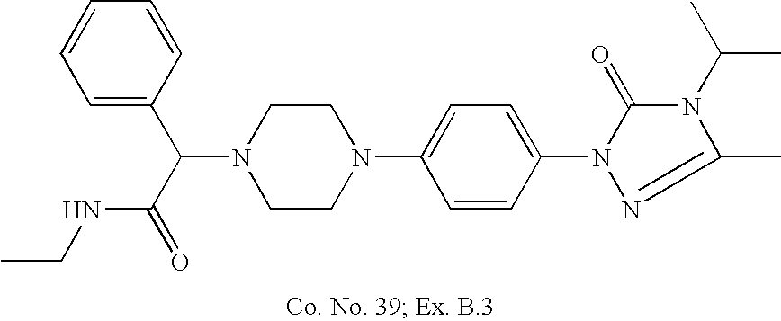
N1(C(C(=O)NCC)C2=CC=CC=C2)CCN(C2=CC=C(N3C(=O)N(C(C)C)C(C)=N3)C=C2)CC1
